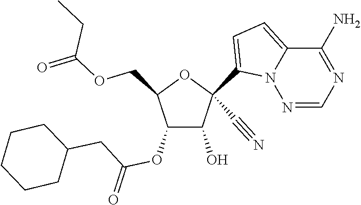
O(CC1C(OC(CC2CCCCC2)=O)C(O)C(C#N)(C2=CC=C3N2N=CN=C3N)O1)C(=O)CC
